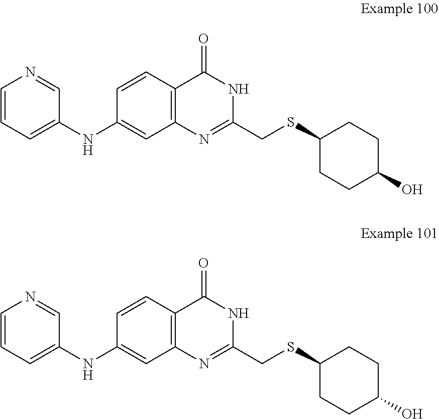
C1=NC=CC=C1NC1=CC2=C(C=C1)C(=O)NC(CSC1CCC(O)CC1)=N2.C1=CN=CC(NC2=CC3=C(C=C2)C(=O)NC(CSC2CCC(O)CC2)=N3)=C1
